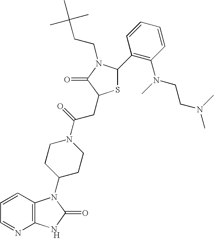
[H].C12=C(C=CC=N1)N(C1CCN(C(=O)CC3SC(C4=C(N(C)CCN(C)C)C=CC=C4)N(CCC(C)(C)C)C3=O)CC1)C(=O)N2
